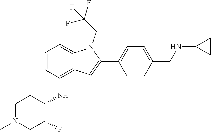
C1=C2C(=C(NC3C(F)CN(C)CC3)C=C1)C=C(C1=CC=C(CNC3CC3)C=C1)N2CC(F)(F)F
